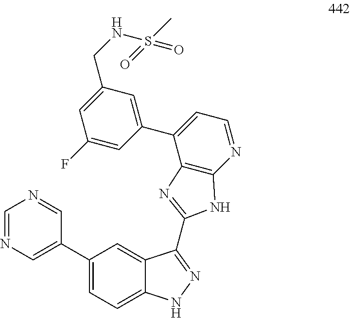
C1(C2=CN=CN=C2)=CC=C2C(=C1)C(C1=NC3=C(N=CC=C3C3=CC(CNS(C)(=O)=O)=CC(F)=C3)N1)=NN2
